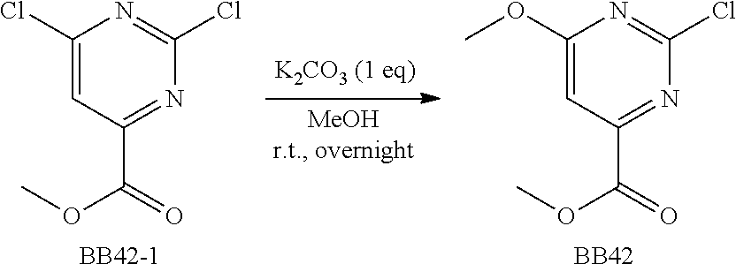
C1(Cl)=CC(C(=O)OC)=NC(Cl)=N1.[BB42-1].C1(OC)=CC(C(=O)OC)=NC(Cl)=N1.[BB42]
